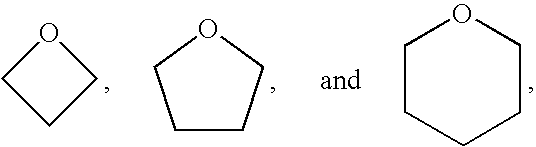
C1CCCCO1.C1CCOC1.O1CCC1
